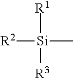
[Si]([R2])(C)([R1])[R3]
